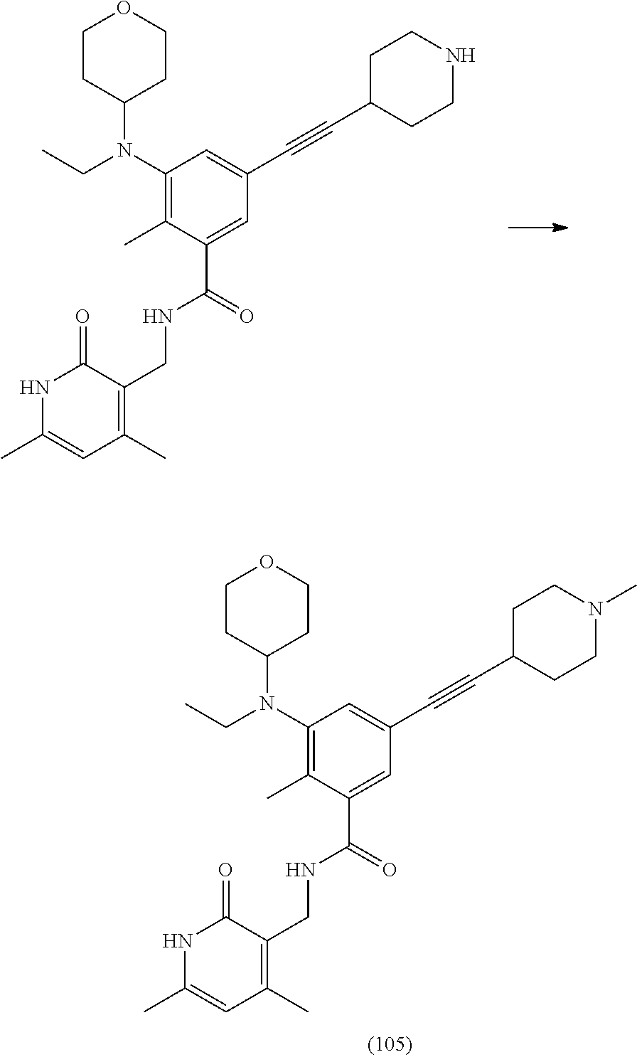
C1(N(CC)C2CCOCC2)=C(C)C(C(=O)NCC2=C(C)C=C(C)NC2=O)=CC(C#CC2CCNCC2)=C1.C1(N(CC)C2CCOCC2)=C(C)C(C(=O)NCC2=C(C)C=C(C)NC2=O)=CC(C#CC2CCN(C)CC2)=C1
